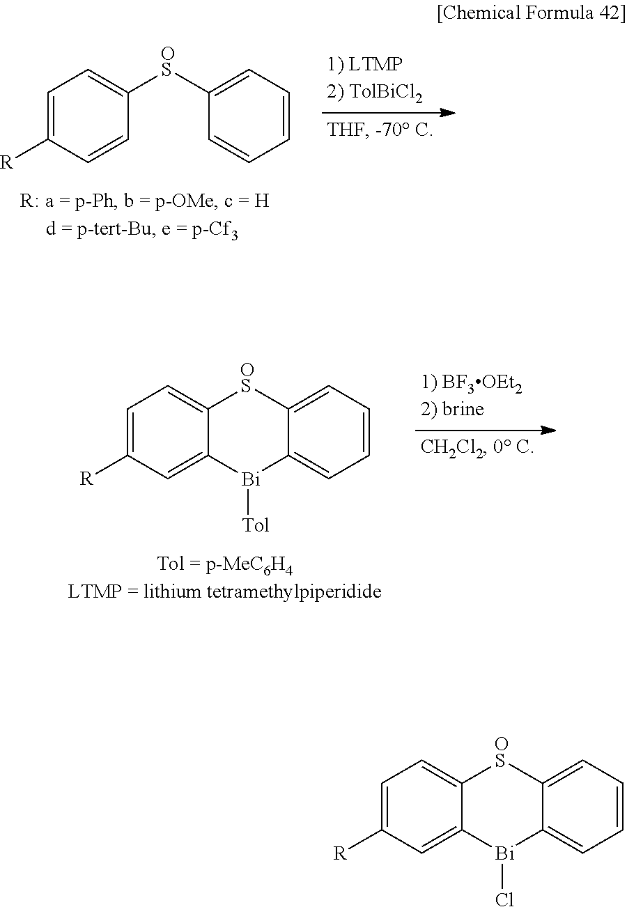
C1=C([R])C=C2C(=C1)[OS]C1=CC=CC=C1[Bi]2Cl.C1=C([R])C=CC([OS]C2=CC=CC=C2)=C1.C1=C([R])C=C2C(=C1)[OS]C1=CC=CC=C1[Bi]2[Tol]
